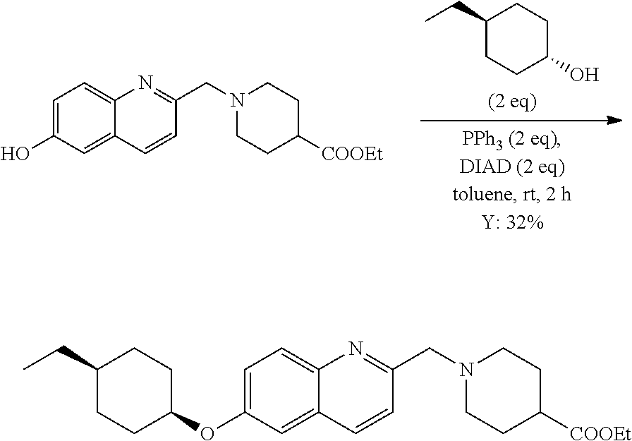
OC1=CC=C2N=C(CN3CCC([COOEt])CC3)C=CC2=C1.C1(CC)CCC(O)CC1.C1(CC)CCC(OC2=CC=C3N=C(CN4CCC([COOEt])CC4)C=CC3=C2)CC1
